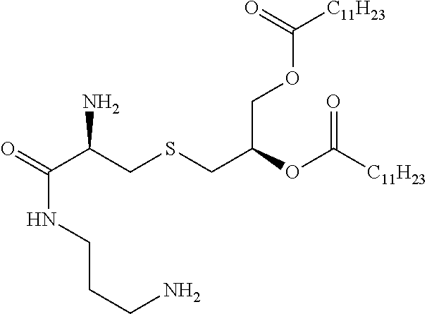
O=C(C(CSCC(OC([C11H23])=O)COC([C11H23])=O)N)NCCCN
